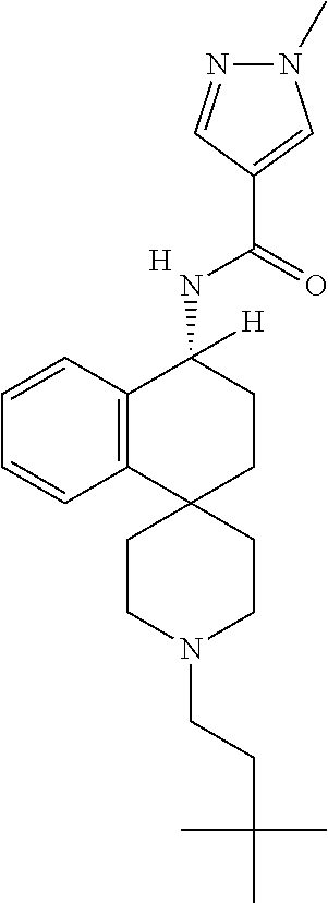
[H].C12=C(C=CC=C1)C(NC(C1=CN(C)N=C1)=O)([H])CCC21CCN(CCC(C)(C)C)CC1
